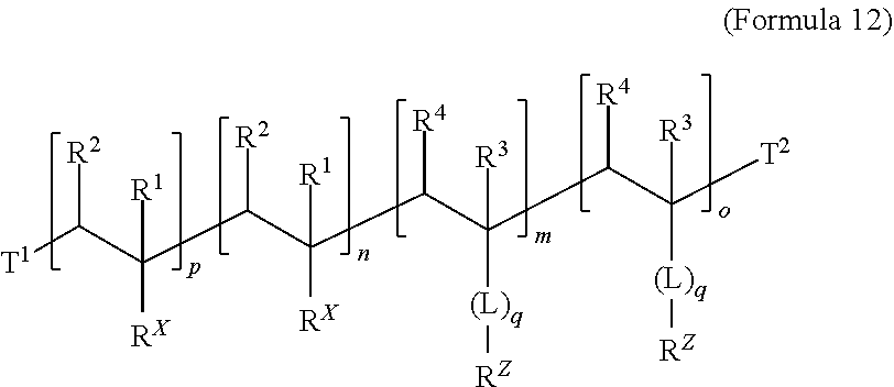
[T1]C(C(C(C(C(C(C(C([T2])([(L)q][RZ])[R3])[R4])([R3])[(L)q][RZ])[R4])([R1])[RX])[R2])([R1])[RX])[R2]
